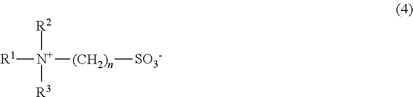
[R1][N+]([R2])([R3])[(CH2)n][SO3-]
